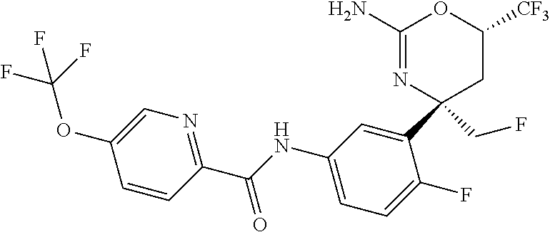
C1(N)=NC(C2=CC(NC(C3=NC=C(OC(F)(F)F)C=C3)=O)=CC=C2F)(CF)CC([CF3])O1
